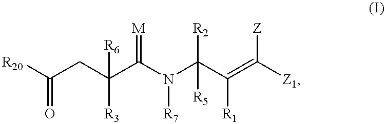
[R20]C(CC(C(N(C(C(=C([Z1])[Z])[R1])([R5])[R2])[R7])=[M])([R3])[R6])=O
